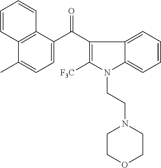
C12=C(C(C(C3=C([F3C])N(CCN4CCOCC4)C4=CC=CC=C34)=O)=CC=C1C)C=CC=C2
